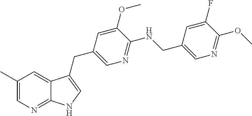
C1(C)=CN=C2C(=C1)C(CC1=CN=C(NCC3=CN=C(OC)C(F)=C3)C(OC)=C1)=CN2
